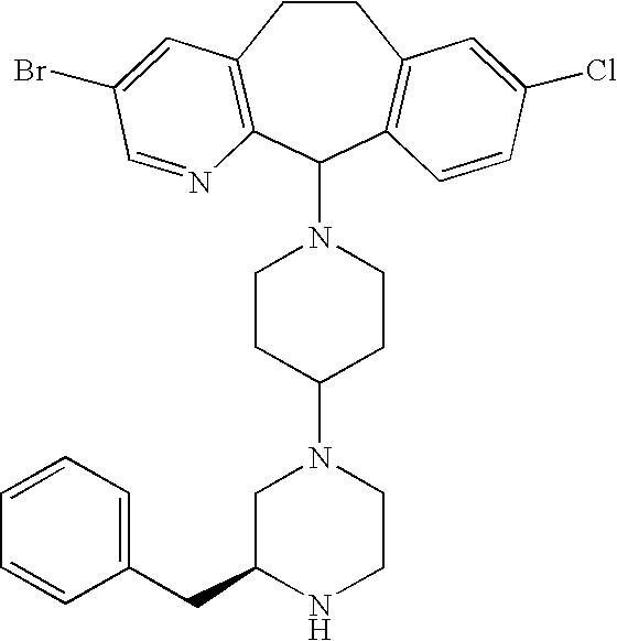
C1CC2=C(C(N3CCC(N4CC(CC5=CC=CC=C5)NCC4)CC3)C3=C1C=C(Cl)C=C3)N=CC(Br)=C2
